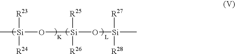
[K].[L].[Si](O[Si]([R26])([R25])O[Si](C)([R28])[R27])(C)([R23])[R24]
